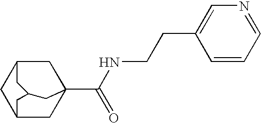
C12CC3(C(NCCC4=CN=CC=C4)=O)CC(C1)CC(C2)C3
